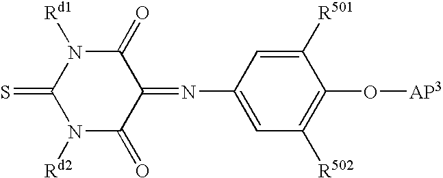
N1([Rd2])C(=O)C(=NC2=CC([R502])=C(O[AP3])C([R501])=C2)C(=O)N([Rd1])C1=S
